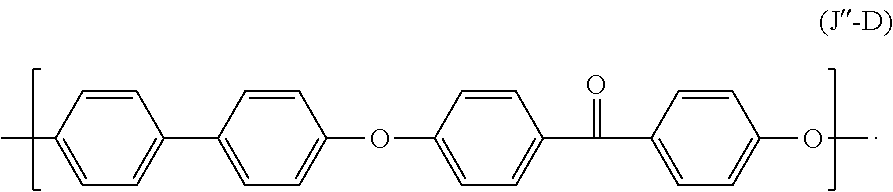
C1(C2=CC=C(C)C=C2)=CC=C(OC2=CC=C(C(=O)C3=CC=C(OC)C=C3)C=C2)C=C1
